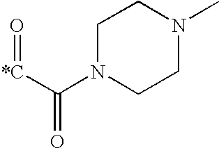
C([*C]=O)(N1CCN(C)CC1)=O
